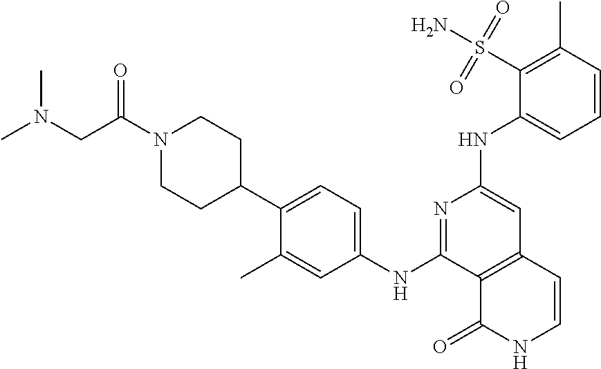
C12=C(C=CNC1=O)C=C(NC1=CC=CC(C)=C1S(N)(=O)=O)N=C2NC1=CC=C(C2CCN(C(CN(C)C)=O)CC2)C(C)=C1
